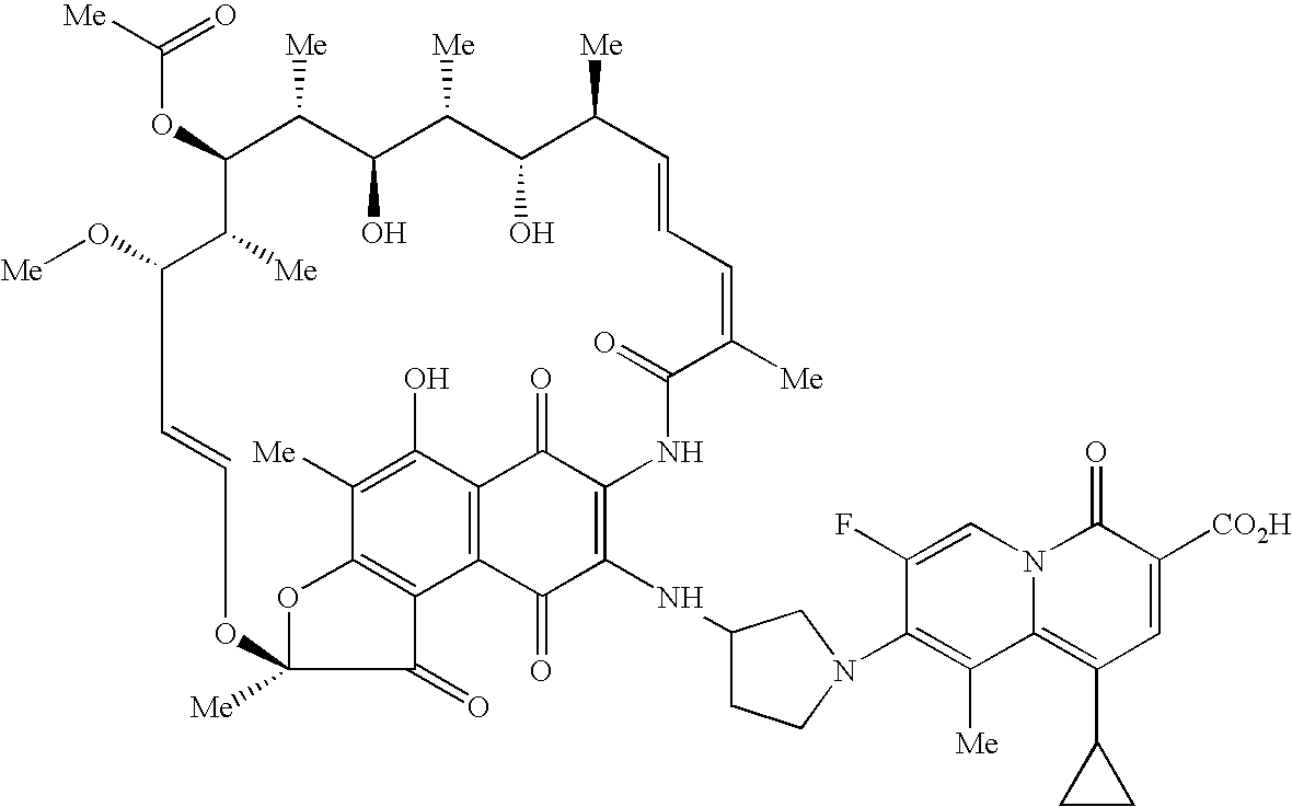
C1=CC=C([Me])C(=O)NC2=C(NC3CCN(C4=C([Me])C5=C(C6CC6)C=C([CO2H])C(=O)N5C=C4F)C3)C(=O)C3=C(C(O)=C([Me])C4=C3C(=O)C([Me])(OC=CC(O[Me])C([Me])C(OC([Me])=O)C([Me])C(O)C([Me])C(O)C1[Me])O4)C2=O
